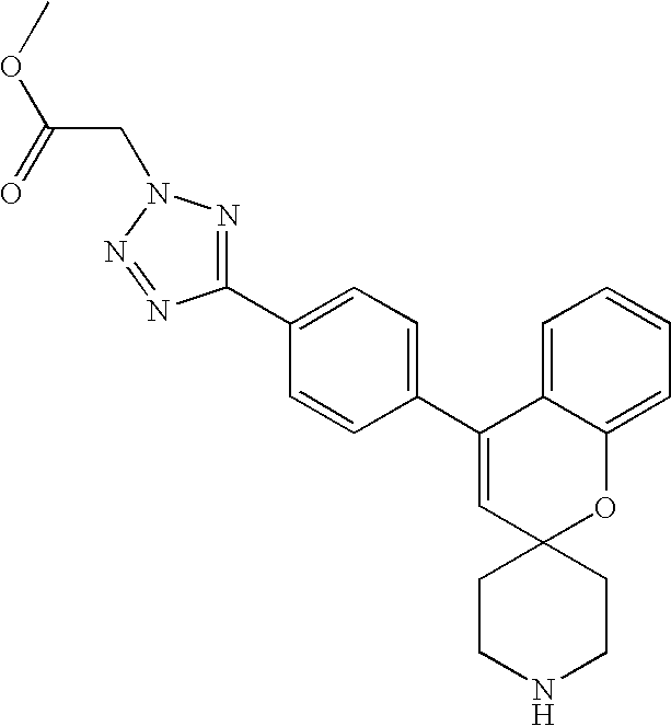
C1(C2=CC=C(C3=CC4(OC5=CC=CC=C35)CCNCC4)C=C2)=NN(CC(=O)OC)N=N1
